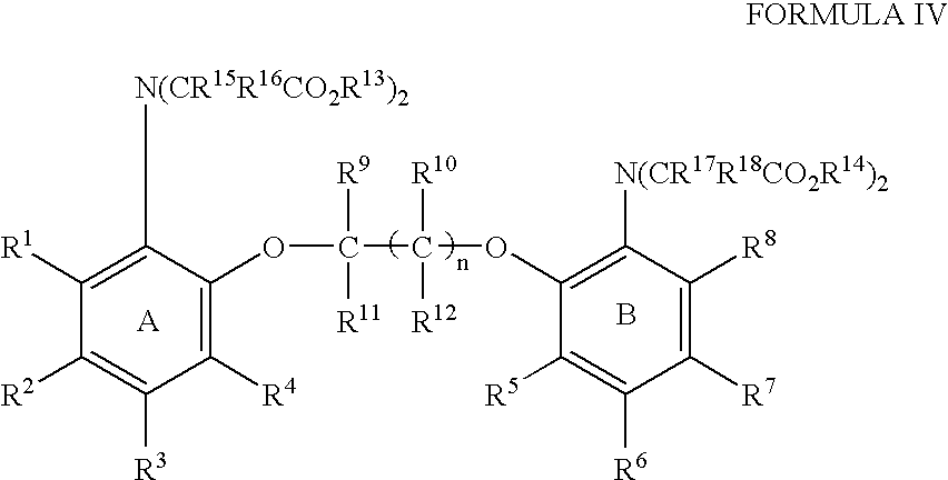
C1([R4])=C(OC(C(OC2=C([N(CR17R18CO2R14)2])C([R8])=C([R7])C([R6])=C2[R5])([R10])[R12])([R9])[R11])C([N(CR15R16CO2R13)2])=C([R1])C([R2])=C1[R3].B
